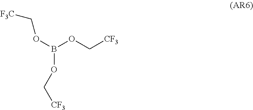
[F3C]COB(OC[CF3])OC[CF3]
